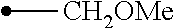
[CH2OMe]C
